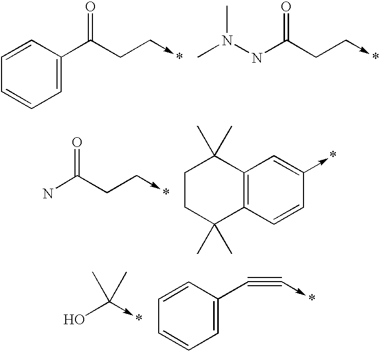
C1=CC(C(CC->*)=O)=CC=C1.N(C(CC->*)=O)N(C)C.NC(CC->*)=O.C1CC(C)(C)C2=C(C1(C)C)C=C(->*)C=C2.OC(->*)(C)C.C1=CC=C(C#C->*)C=C1
